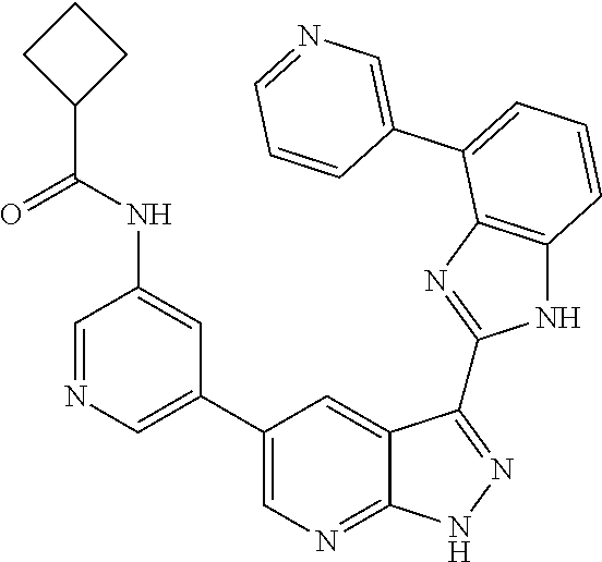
N1=CC=CC(C2=CC=CC3=C2N=C(C2=NNC4=NC=C(C5=CN=CC(NC(C6CCC6)=O)=C5)C=C42)N3)=C1
